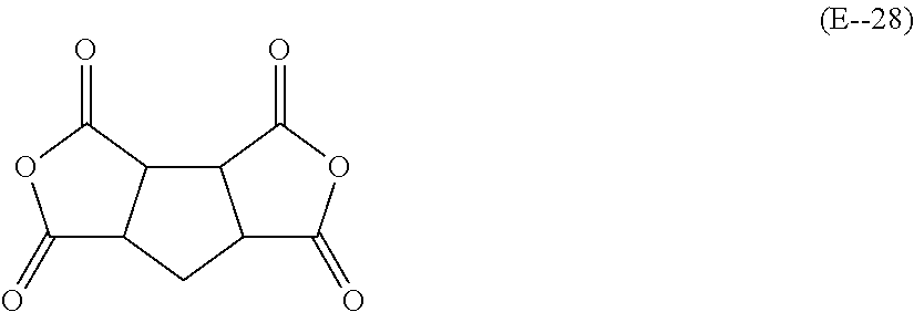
C1(=O)C2C(C(=O)O1)C1C(C2)C(=O)OC1=O
